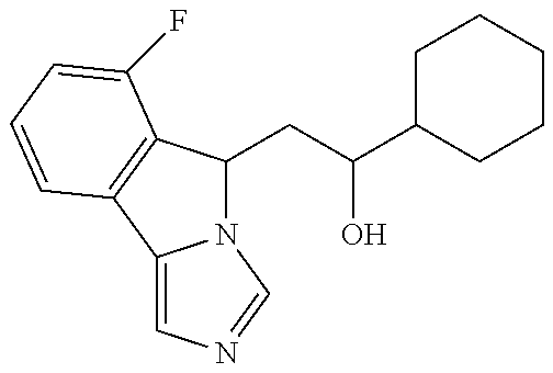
N12C(CC(C3CCCCC3)O)C3=C(C1=CN=C2)C=CC=C3F
